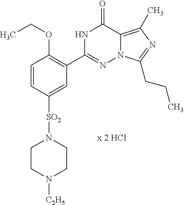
C1=CC([SO2]N2CCN([C2H5])CC2)=CC(C2=NN3C(=C(C)N=C3CCC)C(=O)N2)=C1OCC.[x 2 HCl]
